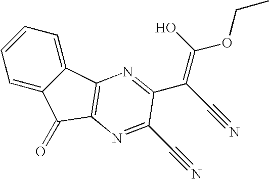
C1=C2C(=CC=C1)C1=C(C2=O)N=C(C#N)C(C(C#N)=C(O)OCC)=N1
